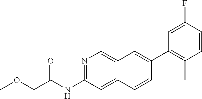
N1=C(NC(=O)COC)C=C2C(=C1)C=C(C1=C(C)C=CC(F)=C1)C=C2
